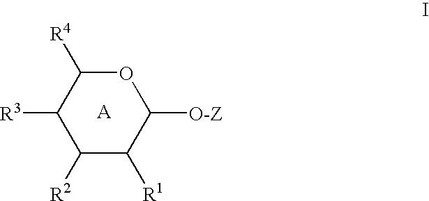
C1([R2])C([R1])C([O-Z])OC([R4])C1[R3]
